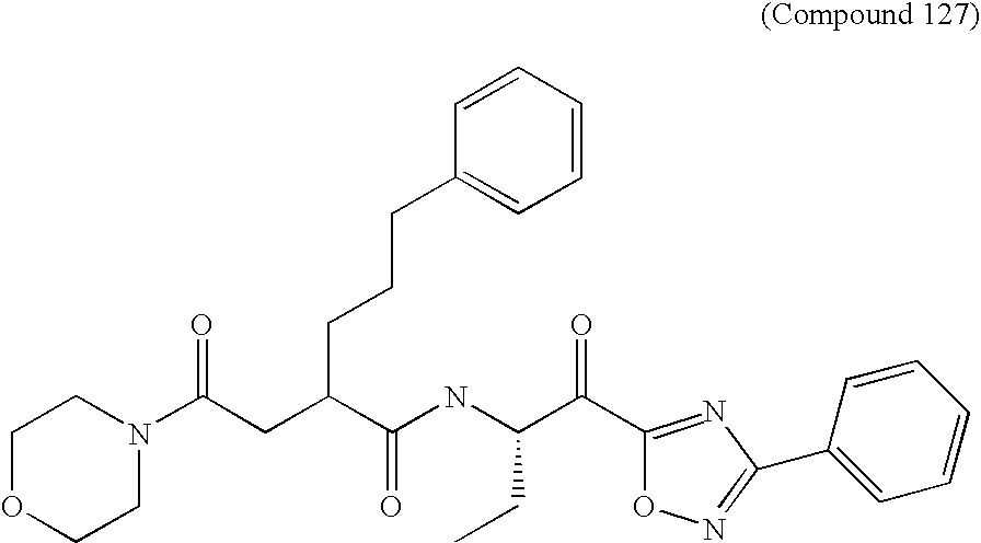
C1OCCN(C(CC(C(NC(C(C2=NC(C3=CC=CC=C3)=NO2)=O)CC)=O)CCCC2=CC=CC=C2)=O)C1
